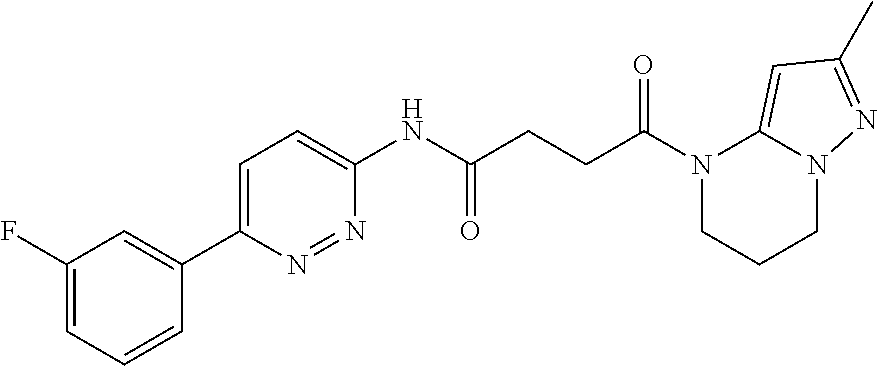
N1(C(CCC(NC2=CC=C(C3=CC(F)=CC=C3)N=N2)=O)=O)CCCN2C1=CC(C)=N2
